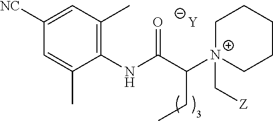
[Y].C1=C(C)C(NC(C([N+]2(C[Z])CCCCC2)CC)=O)=C(C)C=C1[NC]
